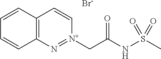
C12=C(C=CC=C1)C=C[N+](CC(=O)NS(C)(=O)=O)=N2.[Br-]
